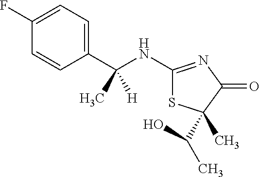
C1(NC(C2=CC=C(F)C=C2)(C)[H])=NC(=O)C(C)(C(O)C)S1
